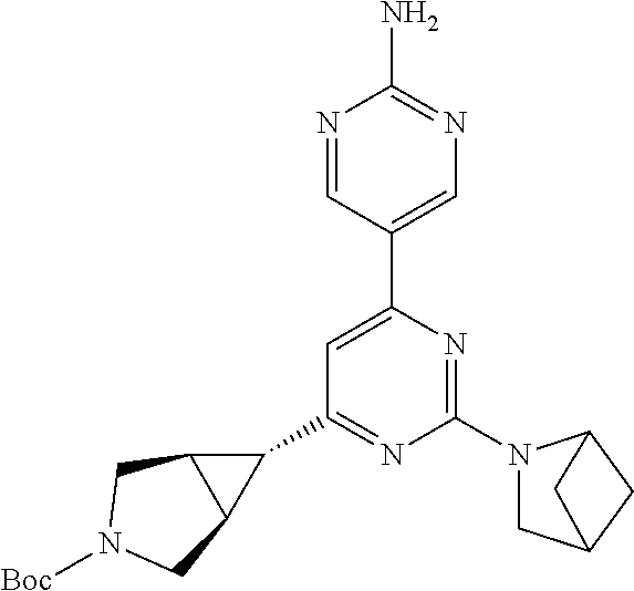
C1(C2=CC(C3C4C3CN([Boc])C4)=NC(N3CC4CC3C4)=N2)=CN=C(N)N=C1
